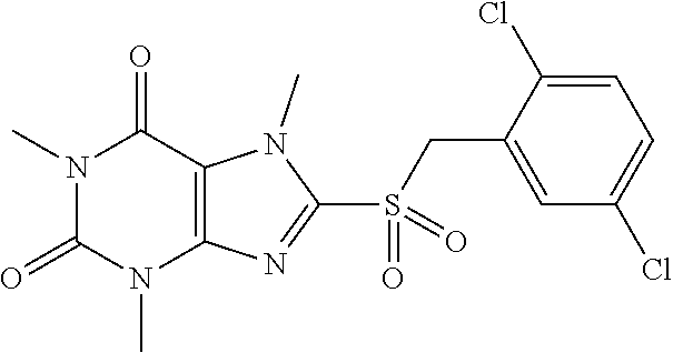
N1(C)C(=O)N(C)C2=C(C1=O)N(C)C(S(=O)(CC1=CC(Cl)=CC=C1Cl)=O)=N2
